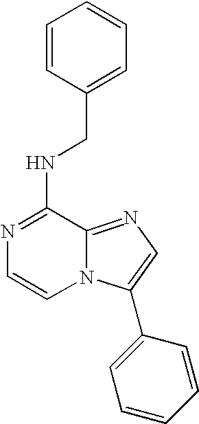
N1=C(NCC2=CC=CC=C2)C2=NC=C(C3=CC=CC=C3)N2C=C1
